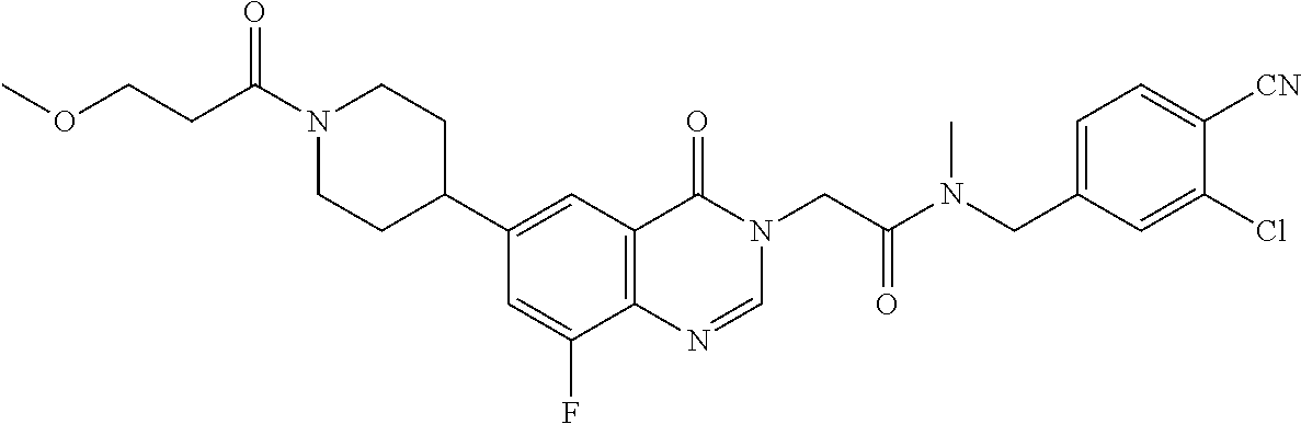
C(CC(N1CCC(C2=CC3=C(C(F)=C2)N=CN(CC(N(CC2=CC=C([CN])C(Cl)=C2)C)=O)C3=O)CC1)=O)OC
